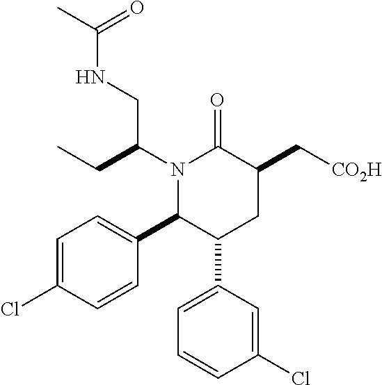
N1(C(CC)CNC(C)=O)C(C2=CC=C(Cl)C=C2)C(C2=CC=CC(Cl)=C2)CC(C[CO2H])C1=O
